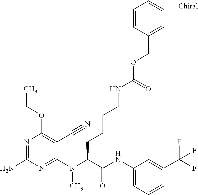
C1(N(C(C(NC2=CC=CC(C(F)(F)F)=C2)=O)CCCCNC(OCC2=CC=CC=C2)=O)C)=NC(N)=NC(OCC)=C1C#N
